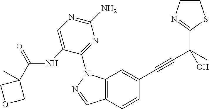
C12=C(C=C(C#CC(C3=NC=CS3)(C)O)C=C1)N(C1=NC(N)=NC=C1NC(C1(C)COC1)=O)N=C2
